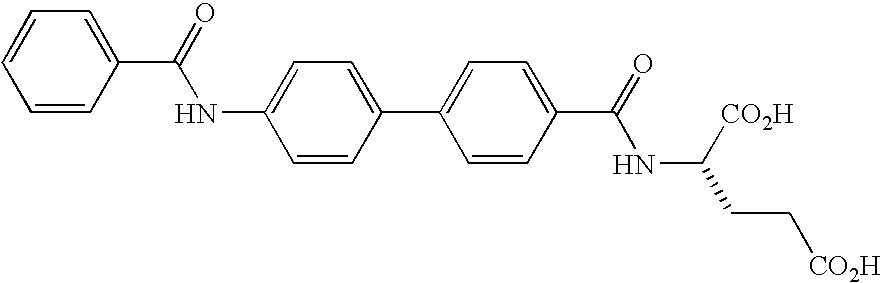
C1(C(=O)NC2=CC=C(C3=CC=C(C(NC([CO2H])CC[CO2H])=O)C=C3)C=C2)=CC=CC=C1
